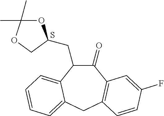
C1(CC2OC(C)(C)OC2)C(=O)C2=C(CC3=CC=CC=C13)C=CC(F)=C2.S
